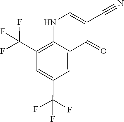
FC(F)(C1=CC(C(F)(F)F)=C2NC=C(C#N)C(=O)C2=C1)F
